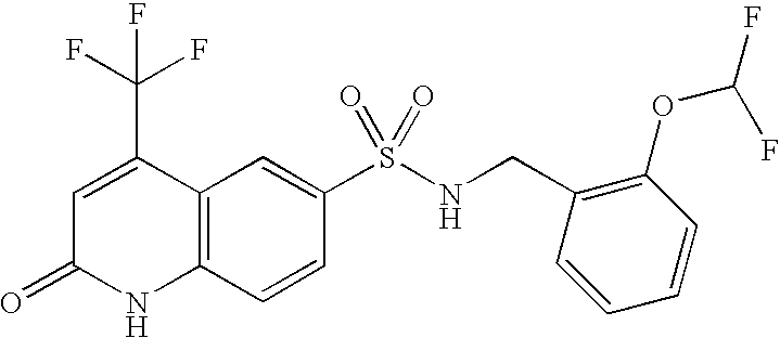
C1(S(NCC2=C(OC(F)F)C=CC=C2)(=O)=O)=CC2=C(C=C1)NC(=O)C=C2C(F)(F)F
